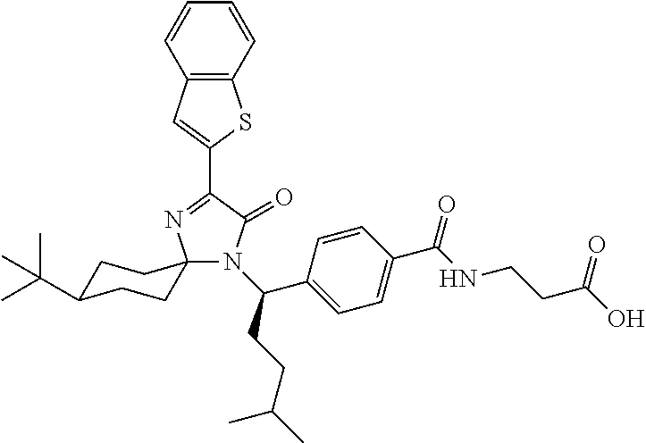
N1(C(CCC(C)C)C2=CC=C(C(NCCC(O)=O)=O)C=C2)C(=O)C(C2=CC3=C(S2)C=CC=C3)=NC12CCC(C(C)(C)C)CC2
